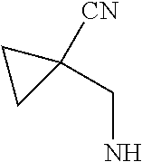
C1CC1(CN)[CN]
